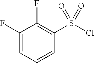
C1(F)=CC=CC(S(Cl)(=O)=O)=C1F
